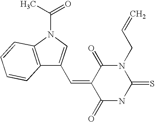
C12=C(N(C(C)=O)C=C1C=C1C(=O)NC(=S)N(CC=C)C1=O)C=CC=C2
